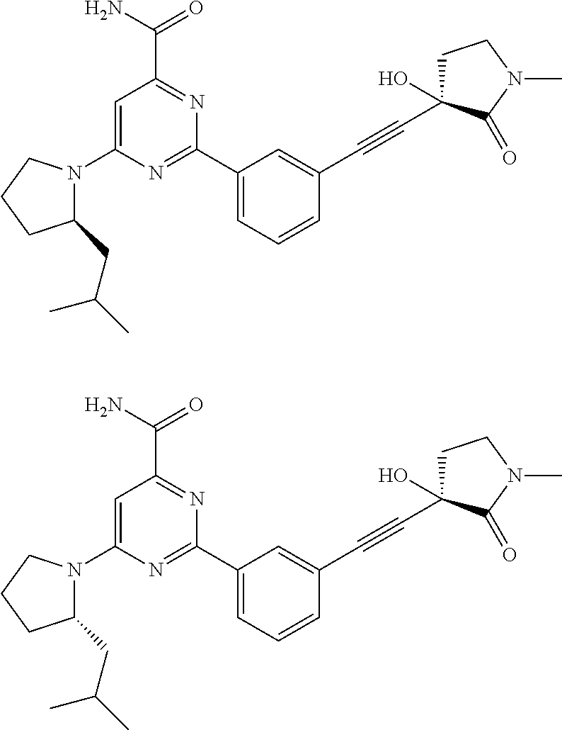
C1=C(N2C(CC(C)C)CCC2)N=C(C2=CC=CC(C#CC3(O)CCN(C)C3=O)=C2)N=C1C(N)=O.C1=C(N2C(CC(C)C)CCC2)N=C(C2=CC=CC(C#CC3(O)CCN(C)C3=O)=C2)N=C1C(N)=O
